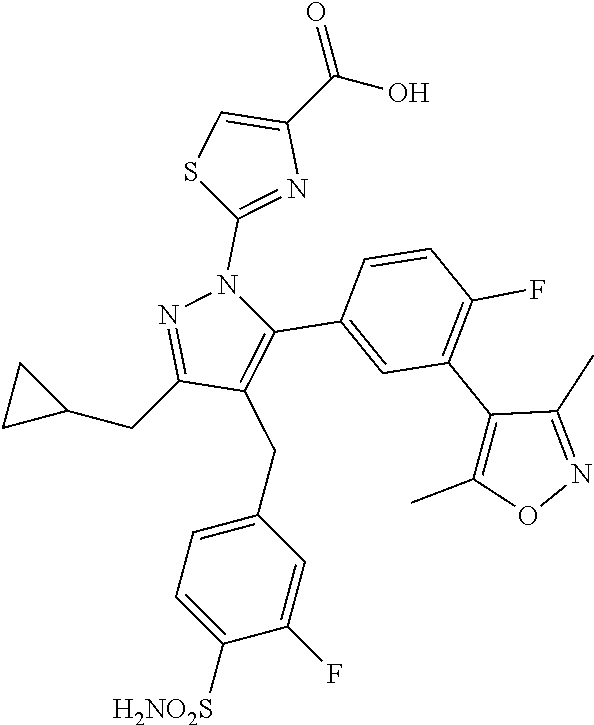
C(C1CC1)C1=NN(C2=NC(C(=O)O)=CS2)C(C2=CC(C3=C(C)ON=C3C)=C(F)C=C2)=C1CC1=CC=C([H2NO2S])C(F)=C1
